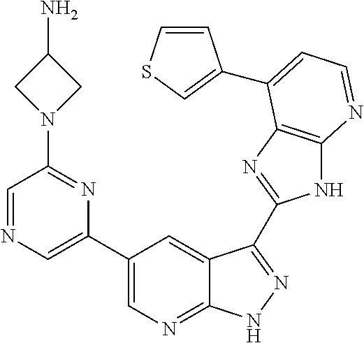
C1(C2=CN=CC(N3CC(N)C3)=N2)=CN=C2C(=C1)C(C1=NC3=C(N1)N=CC=C3C1=CSC=C1)=NN2
